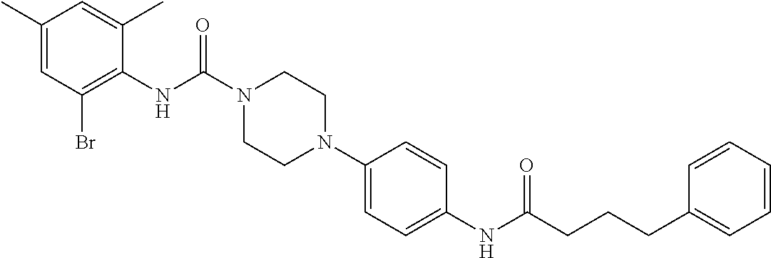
C1(NC(N2CCN(C3=CC=C(NC(CCCC4=CC=CC=C4)=O)C=C3)CC2)=O)=C(Br)C=C(C)C=C1C
